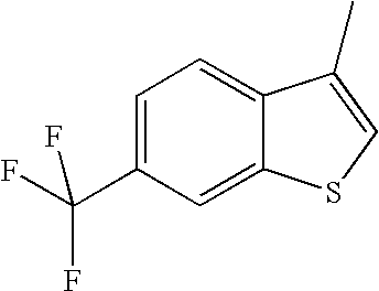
C1=C(C(F)(F)F)C=C2C(=C1)C(C)=CS2
